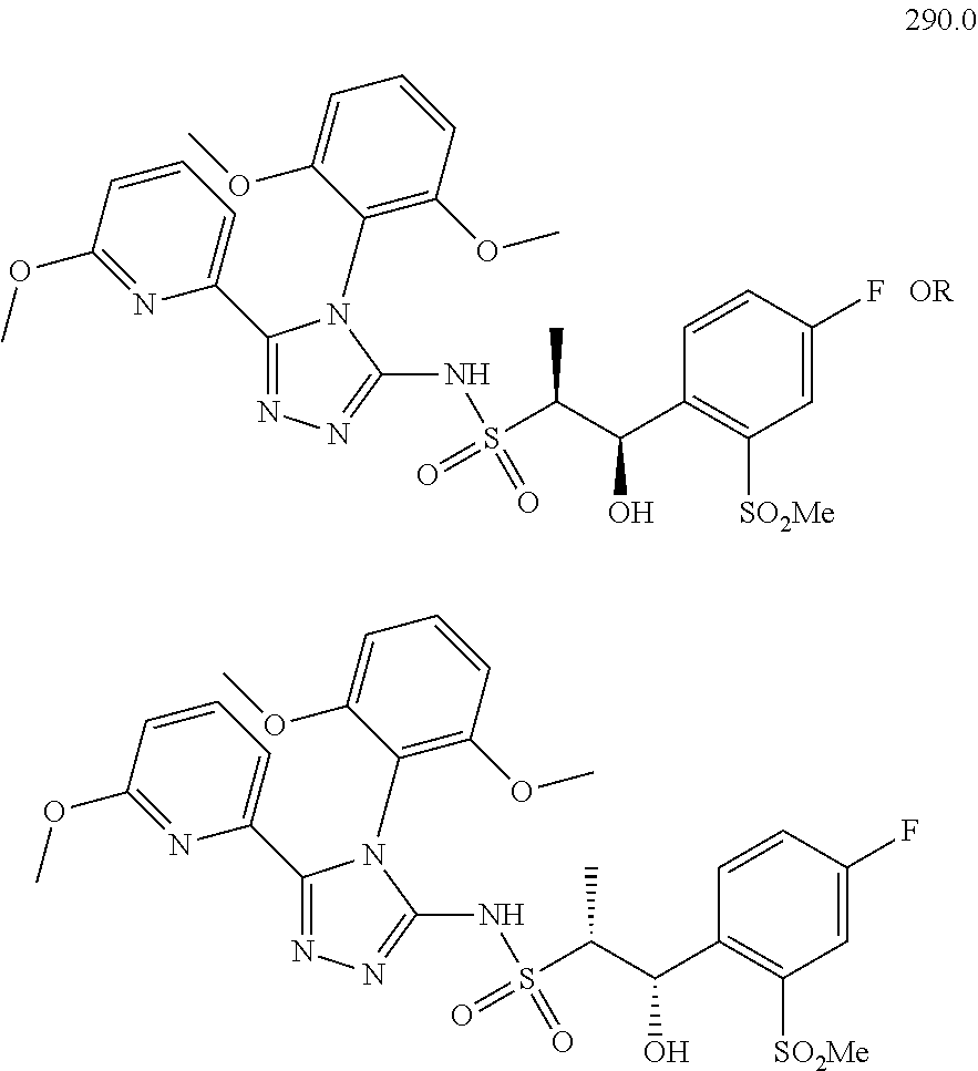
C1(C2=CC=CC(OC)=N2)=NN=C(NS(=O)(C(C(C2=C([SO2Me])C=C(F)C=C2)O)C)=O)N1C1=C(OC)C=CC=C1OC.[OR].C1(C2=CC=CC(OC)=N2)=NN=C(NS(=O)(C(C(C2=C([SO2Me])C=C(F)C=C2)O)C)=O)N1C1=C(OC)C=CC=C1OC
